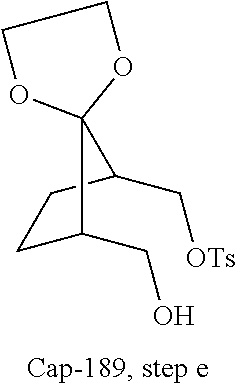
C1C(CO)C2(C(C[OTs])C1)OCCO2
